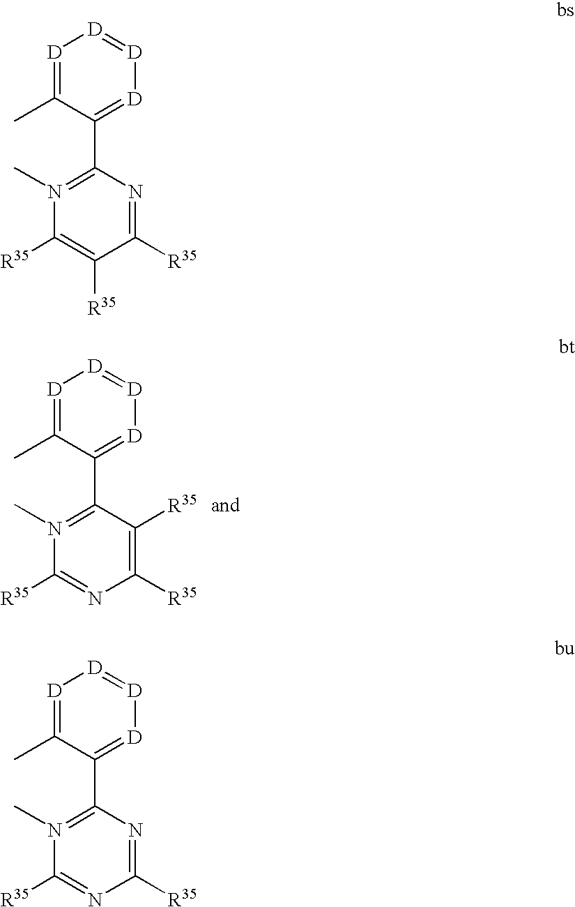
[D]1=C(C)C(C2=N(C)C([R35])=NC([R35])=C2[R35])=[D][D]=[D]1.[D]1=C(C)C(C2=N(C)C([R35])=C([R35])C([R35])=N2)=[D][D]=[D]1.[D]1=C(C)C(C2=N(C)C([R35])=NC([R35])=N2)=[D][D]=[D]1
